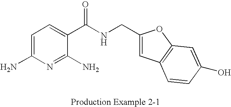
C(C1=CC2=C(O1)C=C(O)C=C2)NC(C1=CC=C(N)N=C1N)=O
